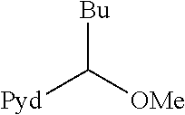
[Bu]C([OMe])[Pyd]
